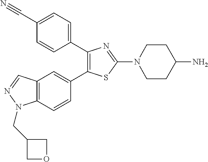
C1(C2=CC=C(C#N)C=C2)=C(C2=CC3=C(C=C2)N(CC2COC2)N=C3)SC(N2CCC(N)CC2)=N1
